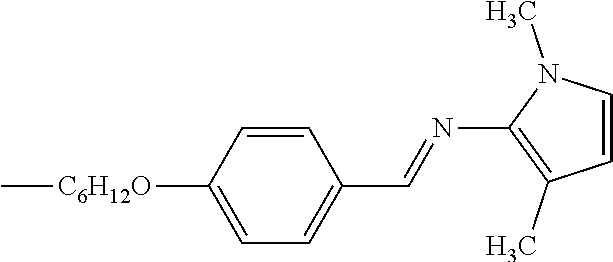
C[C6H12O]C1=CC=C(C=NC2=C(C)C=CN2C)C=C1
